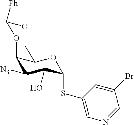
C12C([N3])C(O)C(SC3=CN=CC(Br)=C3)OC1COC([Ph])O2
